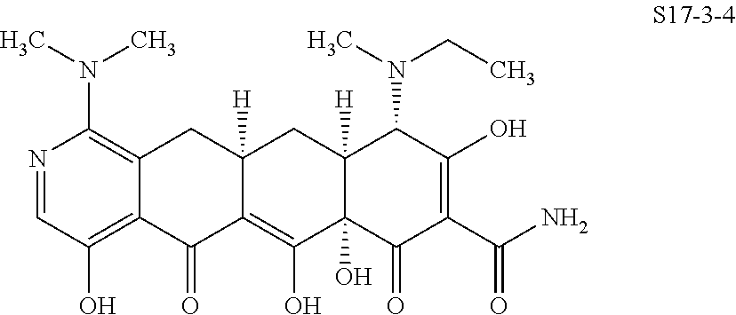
C12=C(N(C)C)N=CC(O)=C1C(=O)C1=C(O)C3(O)C([H])(CC1([H])C2)C(N(CC)C)C(O)=C(C(N)=O)C3=O
